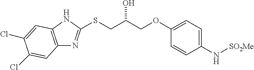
C1(OCC(CSC2=NC3=C(N2)C=C(Cl)C(Cl)=C3)O)=CC=C(N[SO2Me])C=C1
